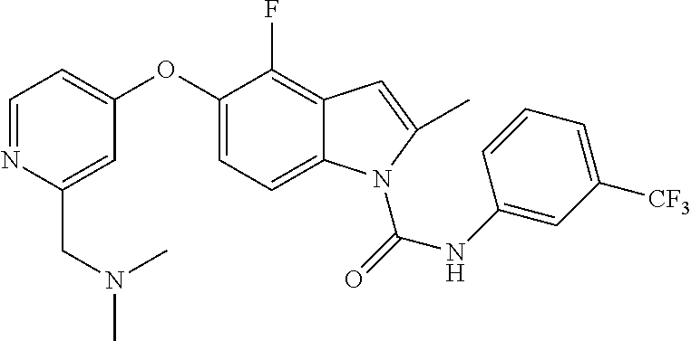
C1=NC(CN(C)C)=CC(OC2=CC=C3C(=C2F)C=C(C)N3C(=O)NC2=CC([CF3])=CC=C2)=C1
